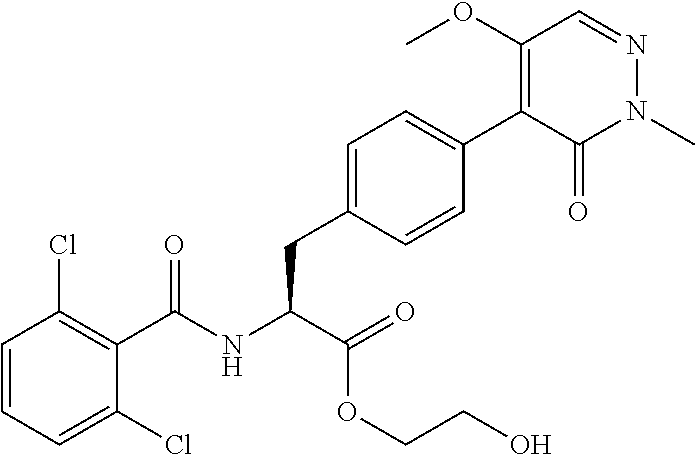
C1=CC=C(Cl)C(C(NC(C(OCCO)=O)CC2=CC=C(C3=C(OC)C=NN(C)C3=O)C=C2)=O)=C1Cl
